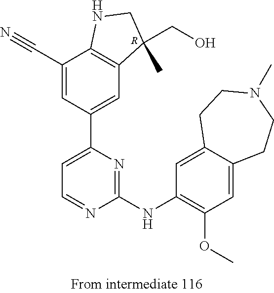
[R].C12=C(C(CO)(C)CN1)C=C(C1=CC=NC(NC3=C(OC)C=C4C(=C3)CCN(C)CC4)=N1)C=C2C#N
